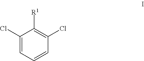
C1(Cl)=CC=CC(Cl)=C1[R1]
